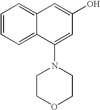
C1=CC=C2C(=C1)C=C(O)C=C2N1CCOCC1
